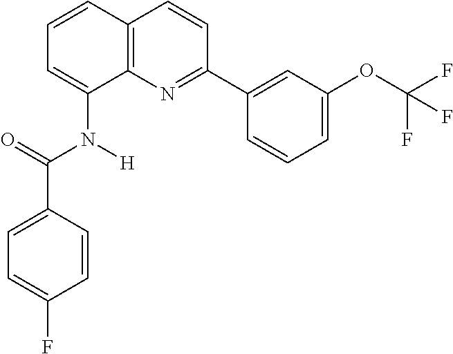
C1=C(C(=O)N([H])C2=CC=CC3=C2N=C(C2=CC(OC(F)(F)F)=CC=C2)C=C3)C=CC(F)=C1
